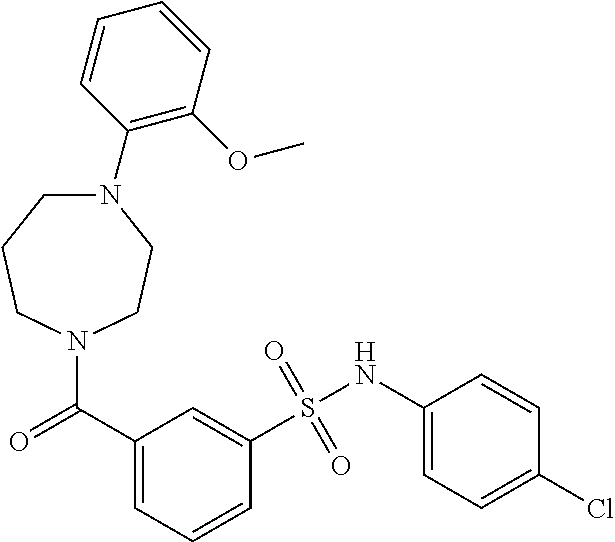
N1(C(C2=CC=CC(S(NC3=CC=C(Cl)C=C3)(=O)=O)=C2)=O)CCN(C2=C(OC)C=CC=C2)CCC1
